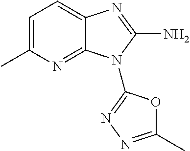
C1=C(C)N=C2C(=C1)N=C(N)N2C1=NN=C(C)O1
